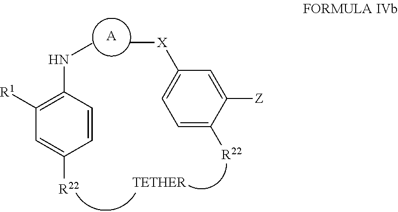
C1([R1])=C(NC)C=CC([R22])=C1.[A].C[X]C1=CC=C([R22])C([Z])=C1
